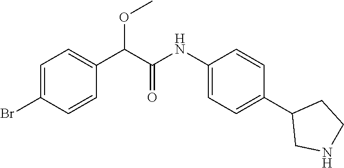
C1(NC(C(C2=CC=C(Br)C=C2)OC)=O)=CC=C(C2CNCC2)C=C1
